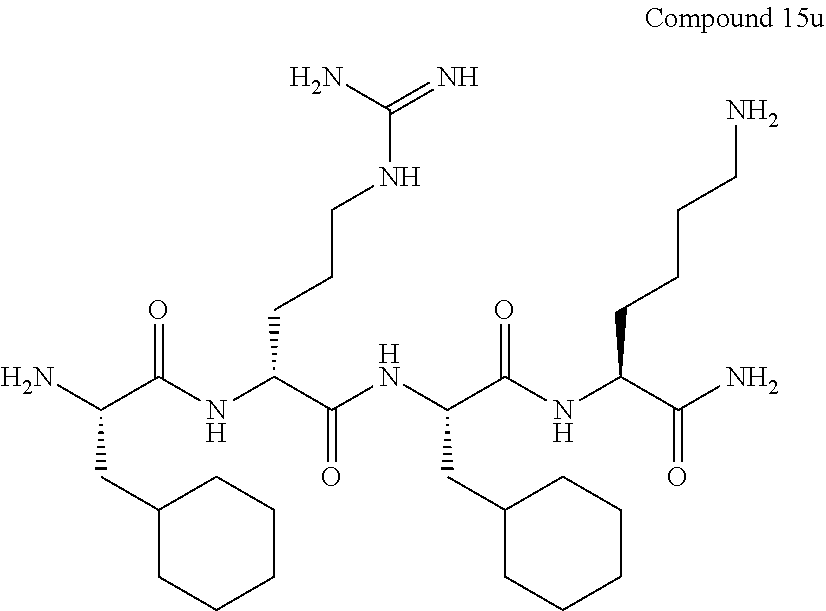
NC(C(NC(C(NC(C(NC(C(N)=O)CCCCN)=O)CC1CCCCC1)=O)CCCNC(N)=N)=O)CC1CCCCC1
